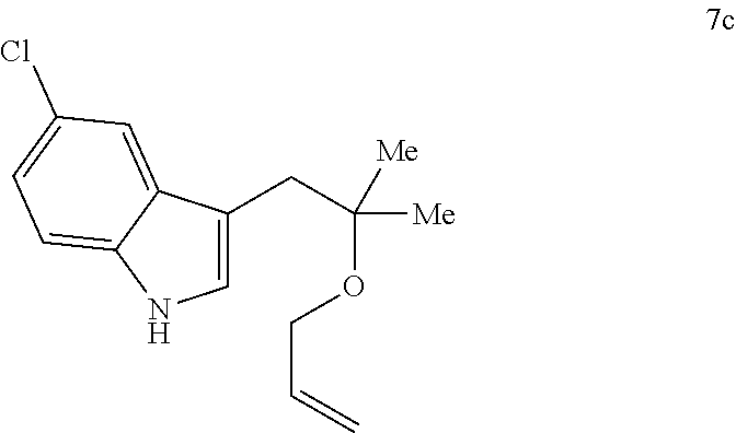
C1=C(CC([Me])(OCC=C)[Me])C2=CC(Cl)=CC=C2N1
